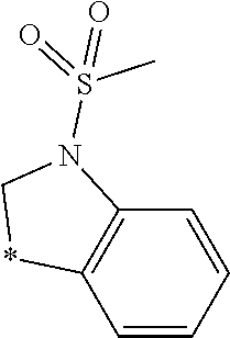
C1=CC=CC2=C1*CN2S(=O)(C)=O
